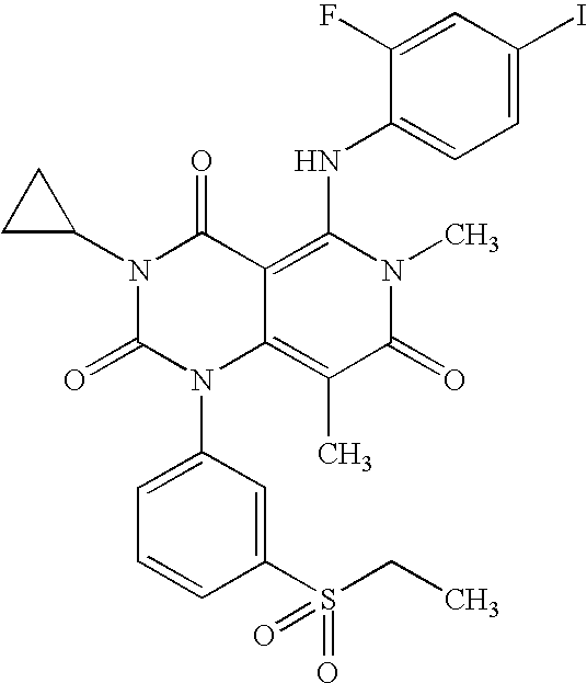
C1(S(CC)(=O)=O)=CC(N2C3=C(C)C(=O)N(C)C(NC4=CC=C(I)C=C4F)=C3C(=O)N(C3CC3)C2=O)=CC=C1
